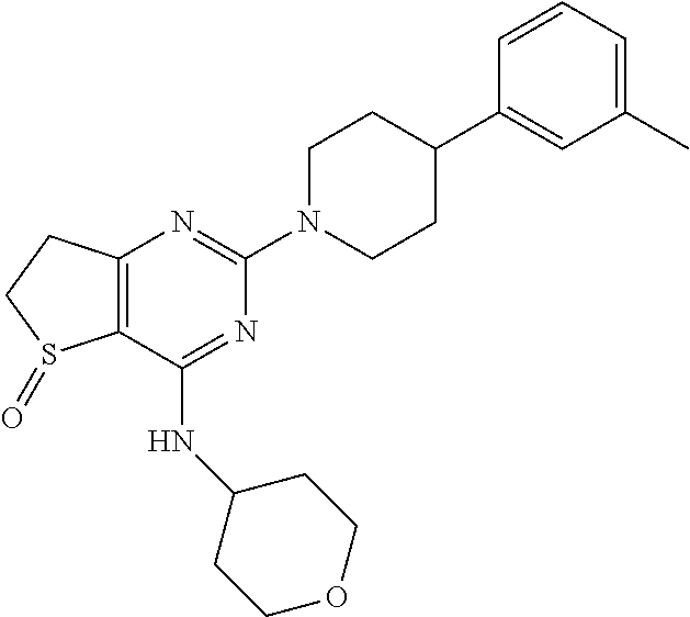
N1=C(NC2CCOCC2)C2=C(N=C1N1CCC(C3=CC(C)=CC=C3)CC1)CCS2=O
